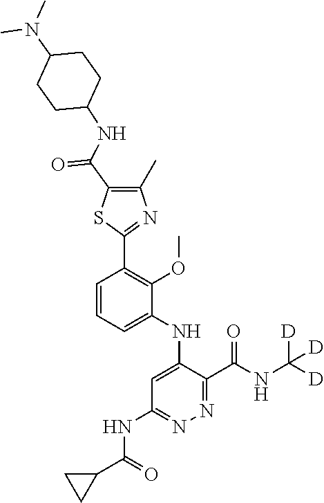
C1=CC=C(NC2=CC(NC(C3CC3)=O)=NN=C2C(NC([D])([D])[D])=O)C(OC)=C1C1=NC(C)=C(C(NC2CCC(N(C)C)CC2)=O)S1
